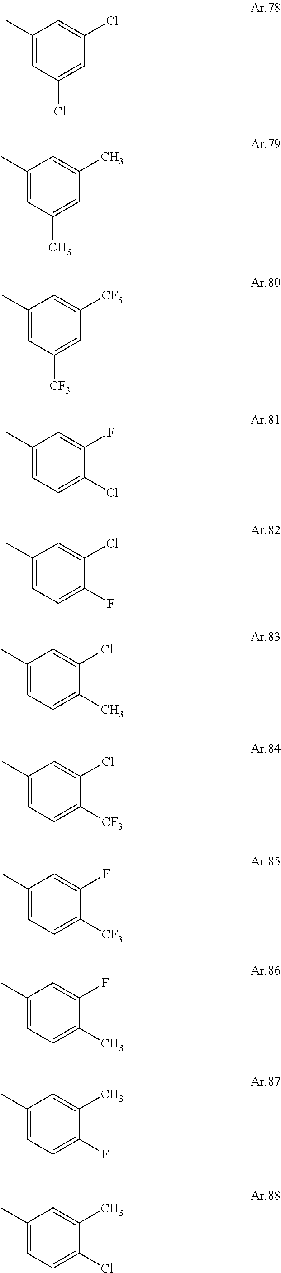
C1(C)=CC(Cl)=CC(Cl)=C1.C1(C)=CC(C)=CC(C)=C1.C1(C)=CC([CF3])=CC([CF3])=C1.C1(C)=CC=C(Cl)C(F)=C1.C1(C)=CC=C(F)C(Cl)=C1.C1(C)=CC=C(C)C(Cl)=C1.C1(C)=CC=C([CF3])C(Cl)=C1.C1(C)=CC=C([CF3])C(F)=C1.C1(C)=CC=C(C)C(F)=C1.C1(C)=CC=C(F)C(C)=C1.C1(C)=CC=C(Cl)C(C)=C1
